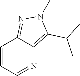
C1=CC2=NN(C)C(C(C)C)=C2N=C1
